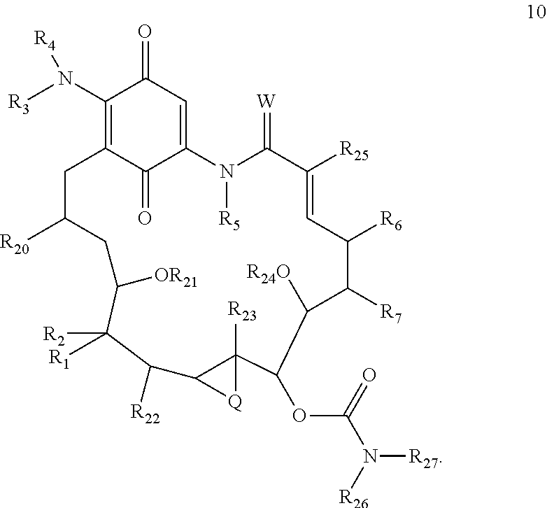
C1(N([R3])[R4])=C2C(=O)C(=CC1=O)N([R5])C(=[W])C([R25])=CC([R6])C([R7])C([R24O])C(OC(N([R26])[R27])=O)C1([R23])C(C([R22])C([R1])([R2])C([OR21])CC([R20])C2)[Q]1
